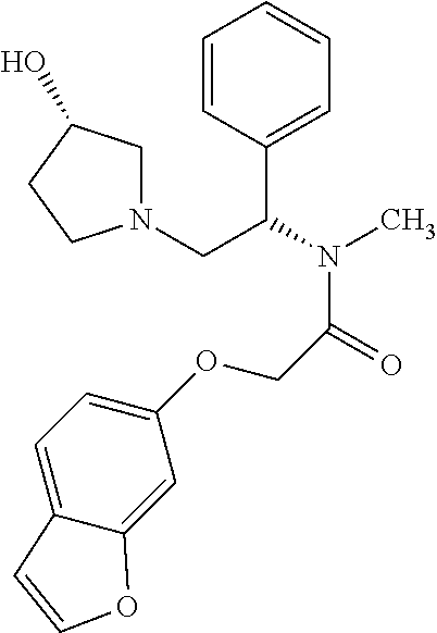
C1=CC(C(N(C)C(=O)COC2=CC=C3C(=C2)OC=C3)CN2CC(O)CC2)=CC=C1
